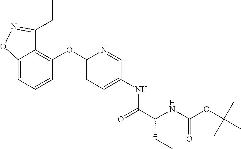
C(C(NC(=O)OC(C)(C)C)CC)(=O)NC1=CC=C(OC2=C3C(CC)=NOC3=CC=C2)N=C1
